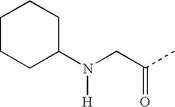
N(CC(C)=O)([H])C1CCCCC1
